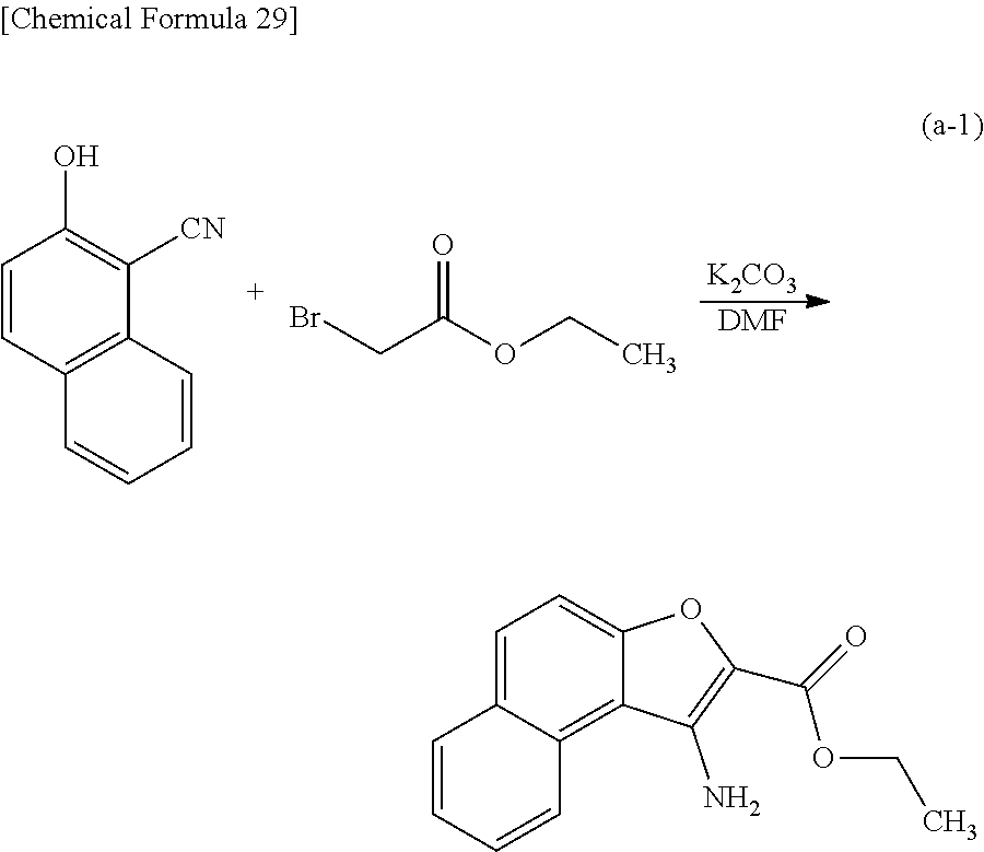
[K2CO3].[DMF].C1=CC2=C(C([CN])=C1O)C=CC=C2.BrCC(=O)OCC.C1=C2C(=C3C(=C1)OC(C(OCC)=O)=C3N)C=CC=C2
